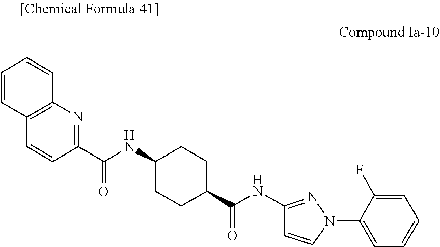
C12=C(N=C(C(NC3CCC(C(NC4=NN(C5=CC=CC=C5F)C=C4)=O)CC3)=O)C=C1)C=CC=C2
